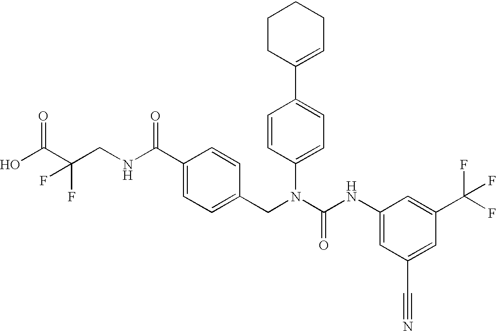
OC(C(CNC(C1=CC=C(CN(C(NC2=CC(C#N)=CC(C(F)(F)F)=C2)=O)C2=CC=C(C3=CCCCC3)C=C2)C=C1)=O)(F)F)=O
